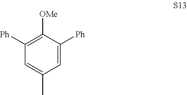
C1=C(C)C=C([Ph])C([OMe])=C1[Ph]
